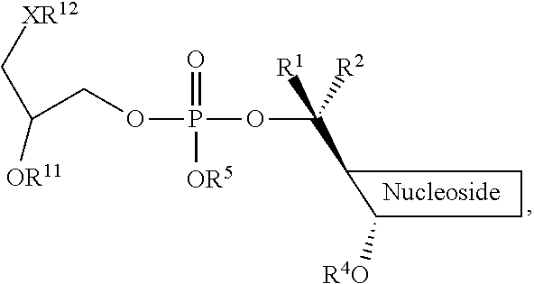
C1(C(OP(OCC(C[XR12])[OR11])(=O)[OR5])([R1])[R2])C([R4O])CC1
